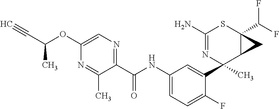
C1(N)=NC(C2=CC(NC(C3=NC=C(OC(C#C)C)N=C3C)=O)=CC=C2F)(C)C2C(C(F)F)(S1)C2
